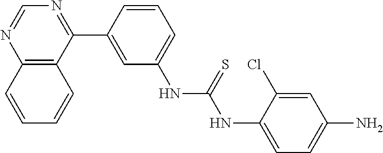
C12=C(C(C3=CC(NC(=S)NC4=CC=C(N)C=C4Cl)=CC=C3)=NC=N1)C=CC=C2
